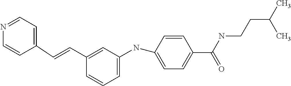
N1=CC=C(C=CC2=CC(NC3=CC=C(C(=O)NCCC(C)C)C=C3)=CC=C2)C=C1
